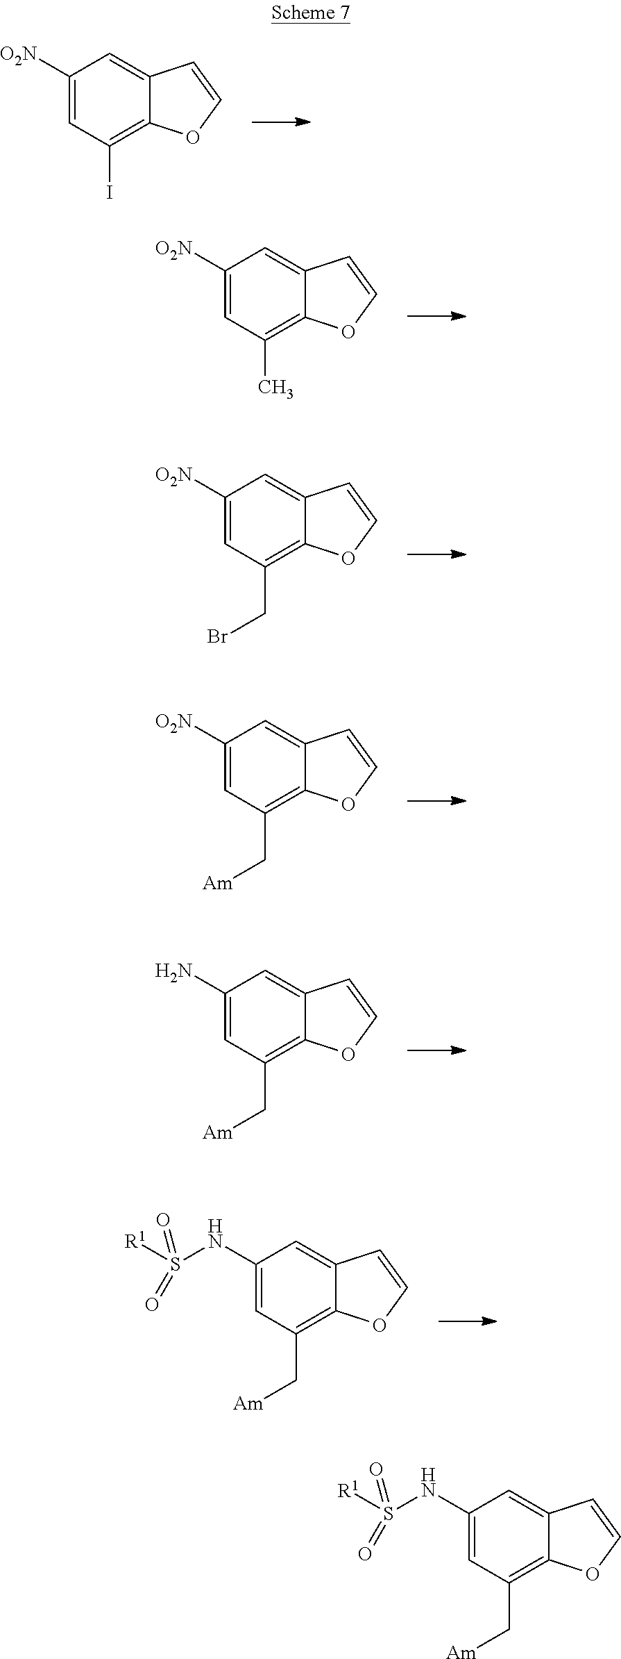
C1([O2N])=CC(I)=C2C(=C1)C=CO2.C1([O2N])=CC(C)=C2C(=C1)C=CO2.C1([O2N])=CC(CBr)=C2C(=C1)C=CO2.C1([O2N])=CC(C[Am])=C2C(=C1)C=CO2.C1(N)=CC(C[Am])=C2C(=C1)C=CO2.C1(NS([R1])(=O)=O)=CC(C[Am])=C2C(=C1)C=CO2.C1(NS([R1])(=O)=O)=CC(C[Am])=C2C(=C1)C=CO2
